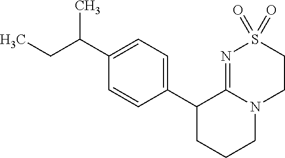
C1(C2CCCN3C2=NS(=O)(=O)CC3)=CC=C(C(CC)C)C=C1
